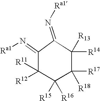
N(=C1C(=N[Ra1])C([R11])([R12])C([R15])([R16])C([R17])([R18])C1([R14])[R13])[Ra1]
